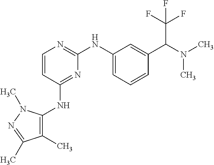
C1=CC(NC2=C(C)C(C)=NN2C)=NC(NC2=CC=CC(C(N(C)C)C(F)(F)F)=C2)=N1
